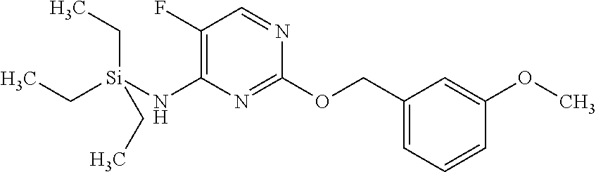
C1(F)=C(N[Si](CC)(CC)CC)N=C(OCC2=CC=CC(OC)=C2)N=C1
